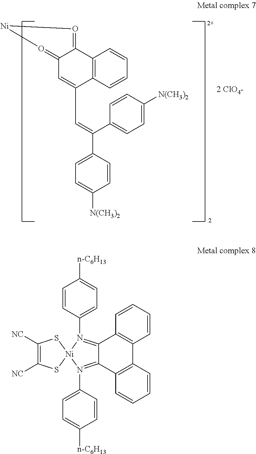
C12=O[Ni]O=C1C1=C(C(C=C(C3=CC=C([N(CH3)2])C=C3)C3=CC=C([N(CH3)2])C=C3)=C2)C=CC=C1.C1([NC])=C([NC])S[Ni]2(S1)N(C1=CC=C([n-C6H13])C=C1)=C1C(=N2C2=CC=C([n-C6H13])C=C2)C2=C(C3=C1C=CC=C3)C=CC=C2
